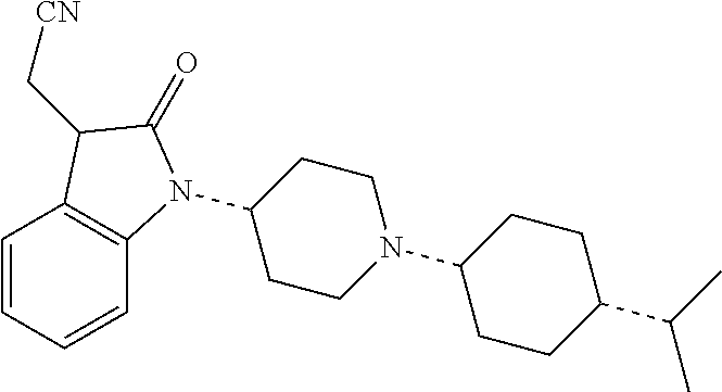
C1(N2C3=C(C=CC=C3)C(C[CN])C2=O)CCN(C2CCC(C(C)C)CC2)CC1
